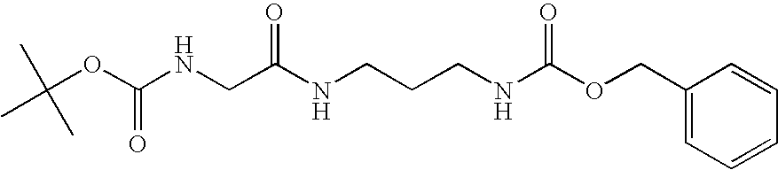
C(OC(NCC(NCCCNC(OCC1=CC=CC=C1)=O)=O)=O)(C)(C)C
